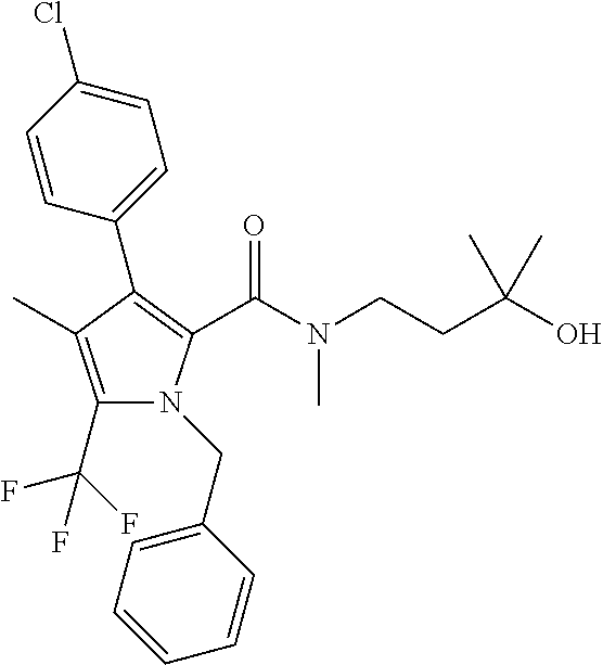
C1(C(F)(F)F)=C(C)C(C2=CC=C(Cl)C=C2)=C(C(N(C)CCC(O)(C)C)=O)N1CC1=CC=CC=C1
